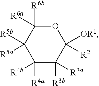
C1([R5b])([R5a])C([R4b])([R4a])C([R3b])([R3a])C([R2])([OR1])OC1([R6b])[R6a]
